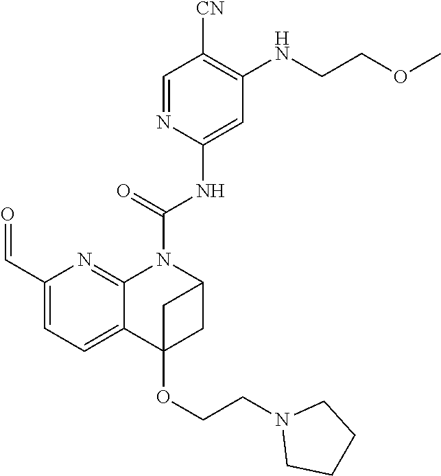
C(NC1=CC(NCCOC)=C([CN])C=N1)(=O)N1C2=NC(C=O)=CC=C2C2(OCCN3CCCC3)CC1C2
